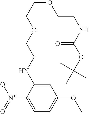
C1=C([N+](=O)[O-])C(NCCOCCOCCNC(OC(C)(C)C)=O)=CC(OC)=C1
